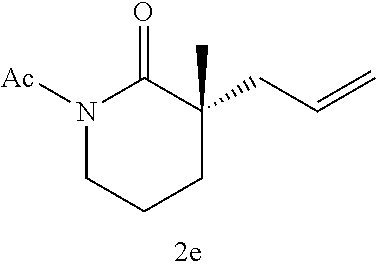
N1([Ac])CCCC(CC=C)(C)C1=O
